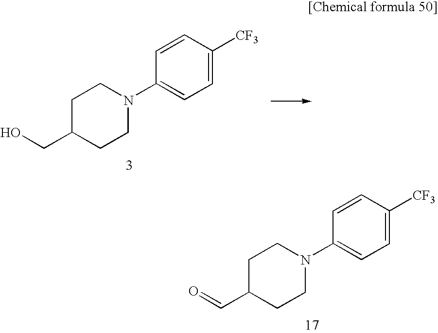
C1C(C=O)CCN(C2=CC=C([CF3])C=C2)C1.C1C(CO)CCN(C2=CC=C([CF3])C=C2)C1
